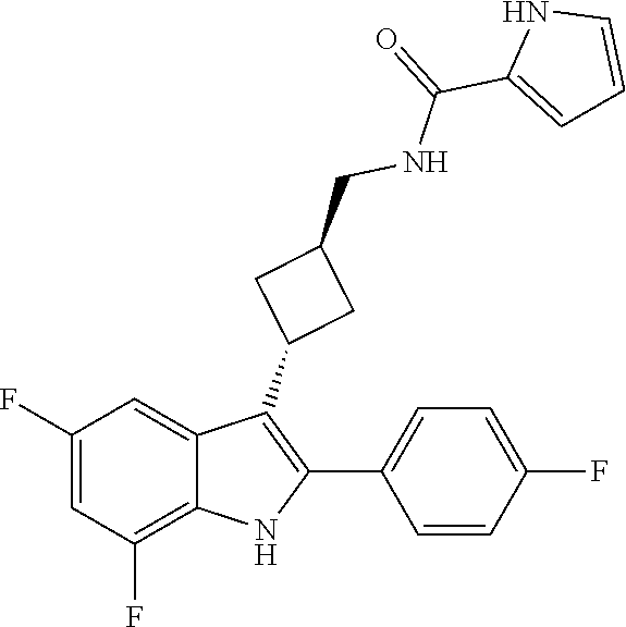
O=C(NCC1CC(C2=C(C3=CC=C(F)C=C3)NC3=C(F)C=C(F)C=C23)C1)C1=CC=CN1
